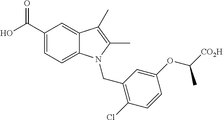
C1(C(O)=O)=CC=C2C(=C1)C(C)=C(C)N2CC1=C(Cl)C=CC(OC([CO2H])C)=C1
